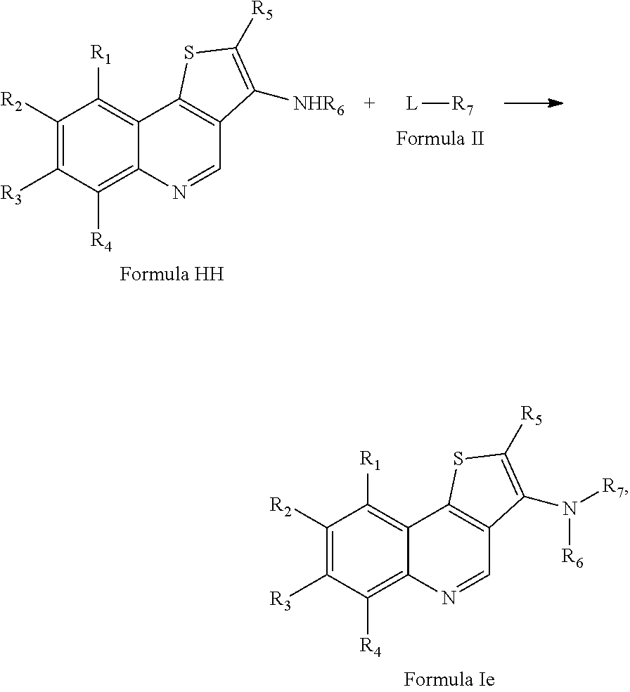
C1([R2])=C([R3])C([R4])=C2C(=C1[R1])C1=C(C=N2)C(N([R7])[R6])=C([R5])S1.C1([R2])=C([R3])C([R4])=C2C(=C1[R1])C1=C(C=N2)C([NHR6])=C([R5])S1.[L][R7]
